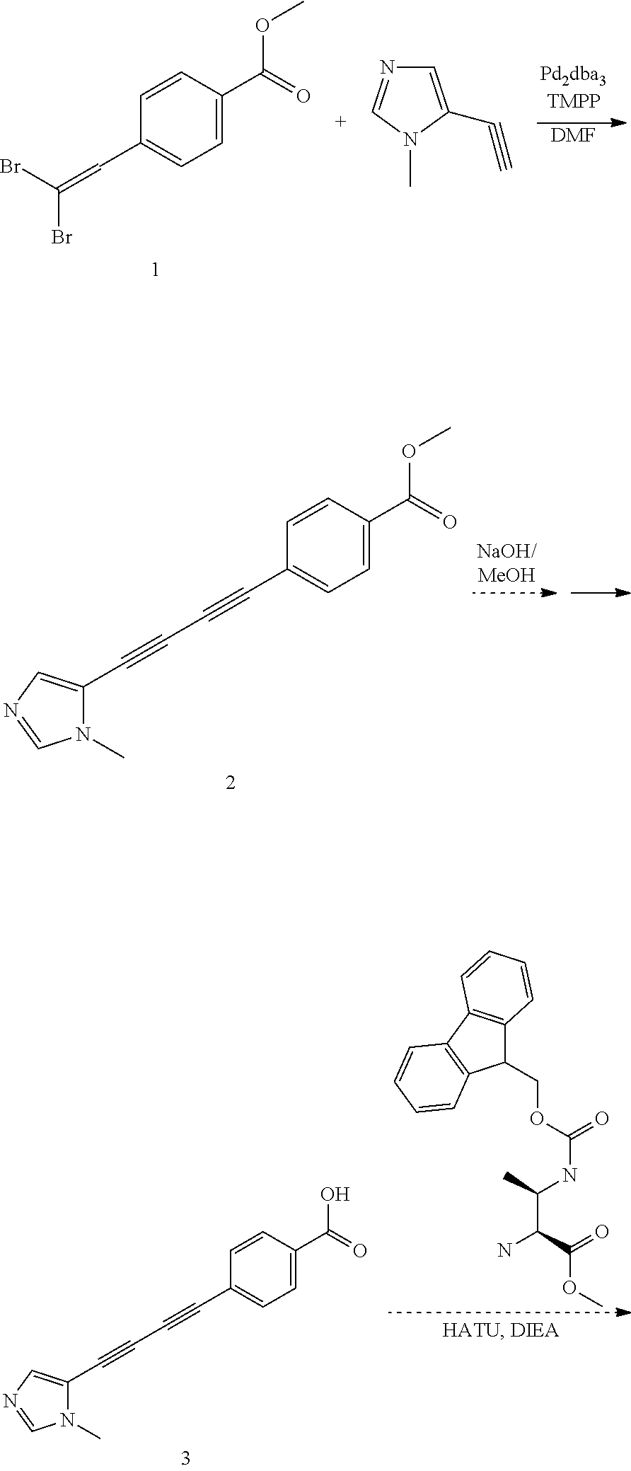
[DMF].C1=C(C(OC)=O)C=CC(C=C(Br)Br)=C1.C1=C(C#C)N(C)C=N1.C1=CC(C(OC)=O)=CC=C1C#CC#CC1=CN=CN1C.C1=CC(C(O)=O)=CC=C1C#CC#CC1=CN=CN1C.COC(=O)C(N)C(C)NC(=O)OCC1C2=C(C3=C1C=CC=C3)C=CC=C2
